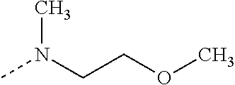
CN(C)CCOC
